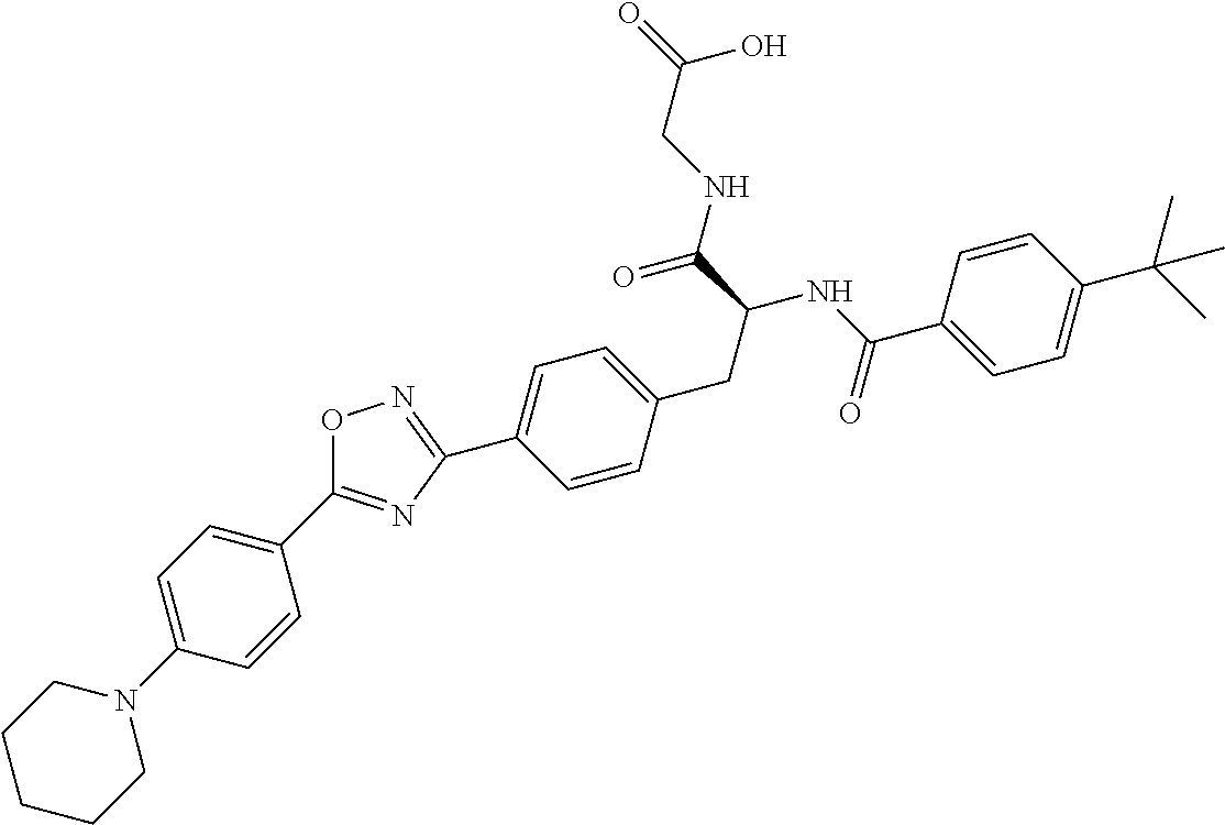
C1(C2=NC(C3=CC=C(CC(C(=O)NCC(O)=O)NC(C4=CC=C(C(C)(C)C)C=C4)=O)C=C3)=NO2)=CC=C(N2CCCCC2)C=C1
